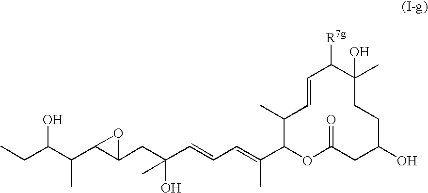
OC(C(C)C1C(CC(O)(C)C=CC=C(C)C2OC(=O)CC(O)CCC(C)(O)C([R7g])C=CC2C)O1)CC
